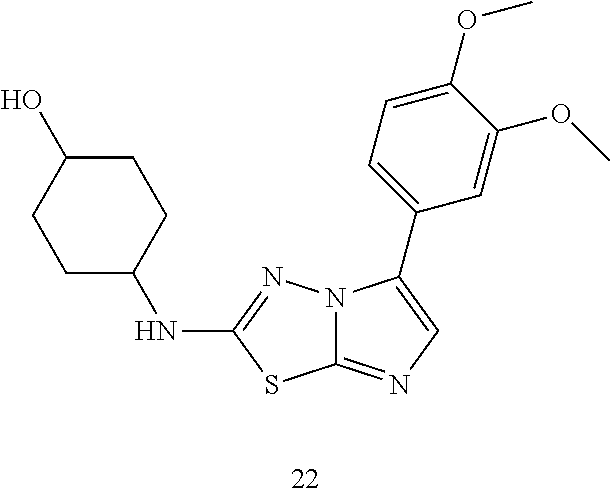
C12=NC=C(C3=CC=C(OC)C(OC)=C3)N1N=C(NC1CCC(O)CC1)S2
